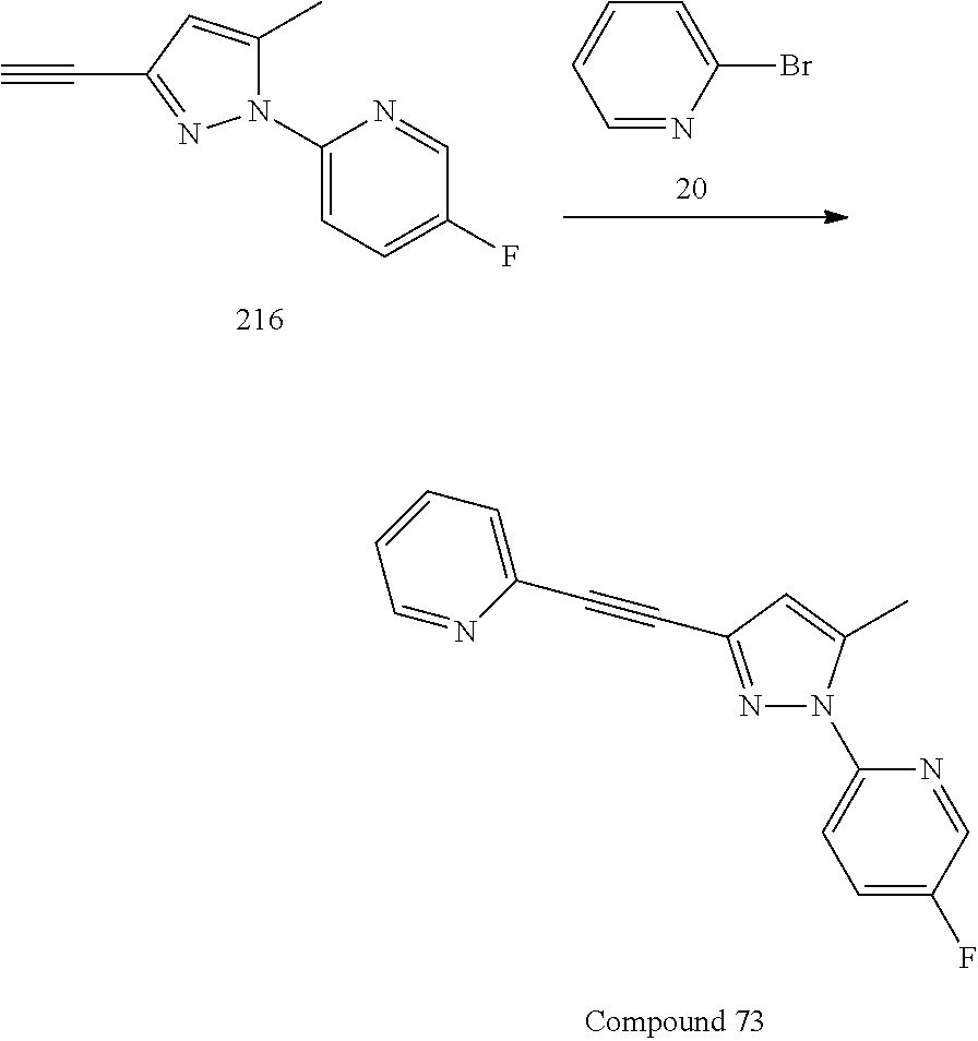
C1=NC(C#CC2=NN(C3=CC=C(F)C=N3)C(C)=C2)=CC=C1.C#CC1=NN(C2=CC=C(F)C=N2)C(C)=C1.C1=NC(Br)=CC=C1
